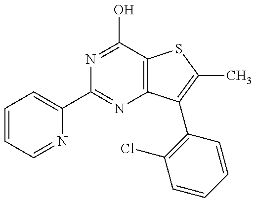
C1=CC=NC(C2=NC3=C(C(O)=N2)SC(C)=C3C2=C(Cl)C=CC=C2)=C1
